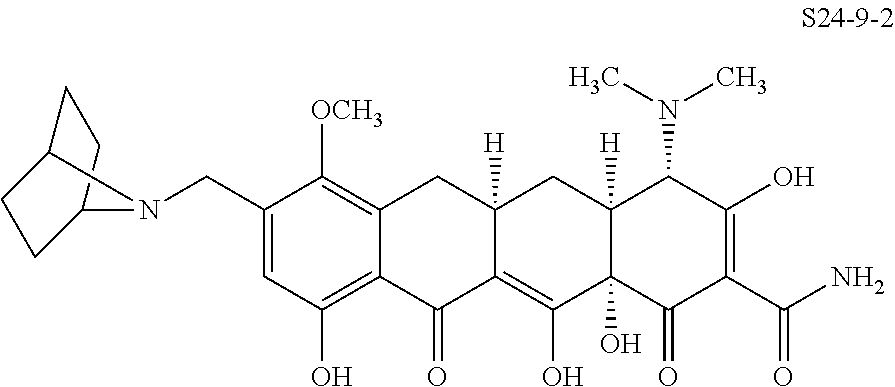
C1(CN2C3CCC2CC3)=CC(O)=C2C(=C1[OCH3])CC1([H])C(=C(O)C3(O)C([H])(C1)C(N(C)C)C(O)=C(C(N)=O)C3=O)C2=O
